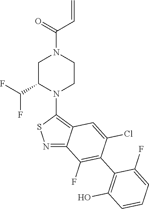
N1=C2C(=C(N3CCN(C(C=C)=O)CC3C(F)F)S1)C=C(Cl)C(C1=C(O)C=CC=C1F)=C2F
